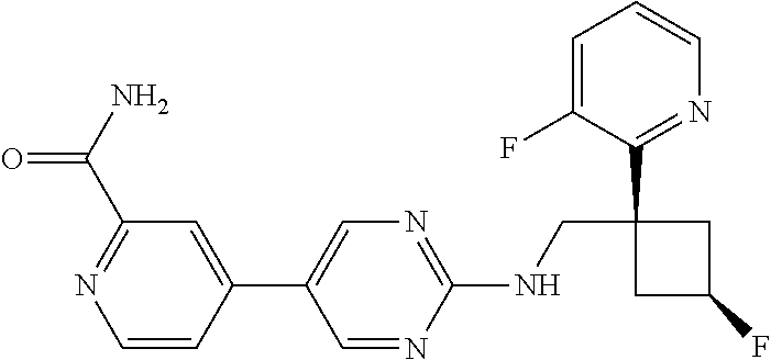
C1(C2=CN=C(NCC3(C4=NC=CC=C4F)CC(F)C3)N=C2)=CC(C(N)=O)=NC=C1
